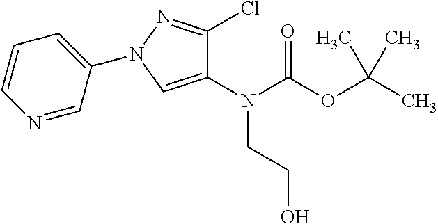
N(C(OC(C)(C)C)=O)(CCO)C1=CN(C2=CC=CN=C2)N=C1Cl
